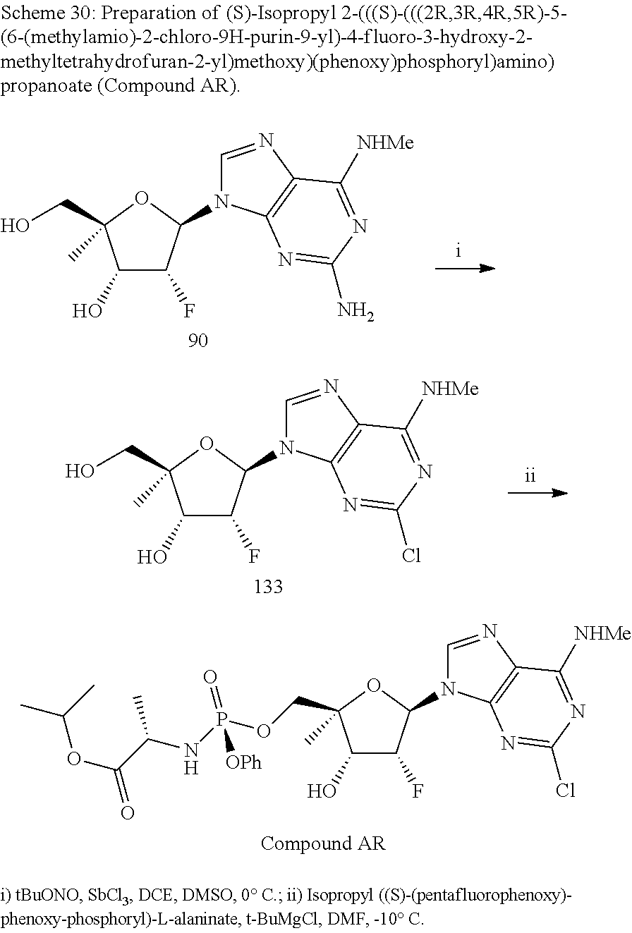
C1(O)C(F)C(N2C=NC3=C2N=C(N)N=C3[NHMe])OC1(CO)C.C1(O)C(F)C(N2C=NC3=C2N=C(Cl)N=C3[NHMe])OC1(CO)C.C1(O)C(F)C(N2C=NC3=C2N=C(Cl)N=C3[NHMe])OC1(COP(NC(C(=O)OC(C)C)C)(=O)[OPh])C
